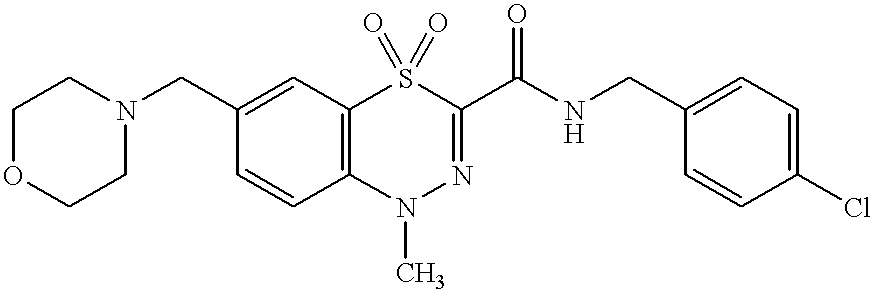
C12=C(S(=O)(=O)C(C(NCC3=CC=C(Cl)C=C3)=O)=NN1C)C=C(CN1CCOCC1)C=C2
